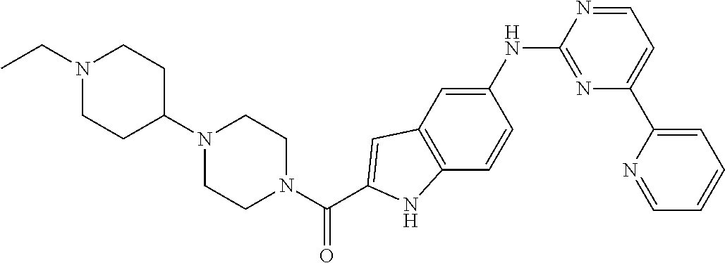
C1=NC(NC2=CC3=C(C=C2)NC(C(N2CCN(C4CCN(CC)CC4)CC2)=O)=C3)=NC(C2=CC=CC=N2)=C1
